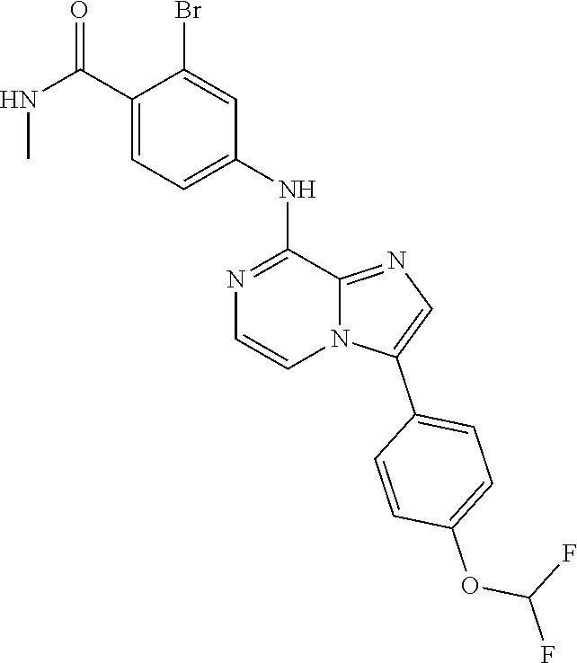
C1(C(=O)NC)=CC=C(NC2=NC=CN3C2=NC=C3C2=CC=C(OC(F)F)C=C2)C=C1Br
